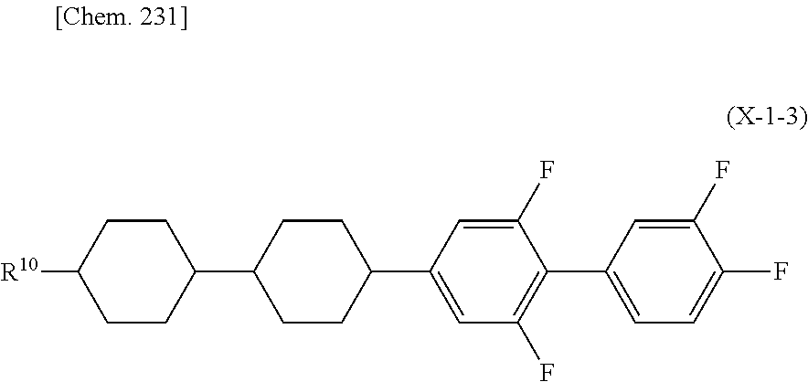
C1([R10])CCC(C2CCC(C3=CC(F)=C(C4=CC=C(F)C(F)=C4)C(F)=C3)CC2)CC1
